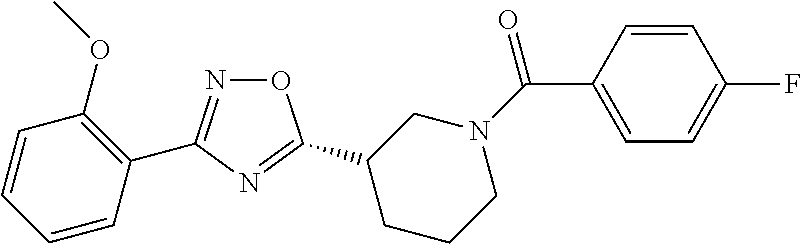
O1N=C(C2=C(OC)C=CC=C2)N=C1C1CCCN(C(=O)C2=CC=C(F)C=C2)C1
